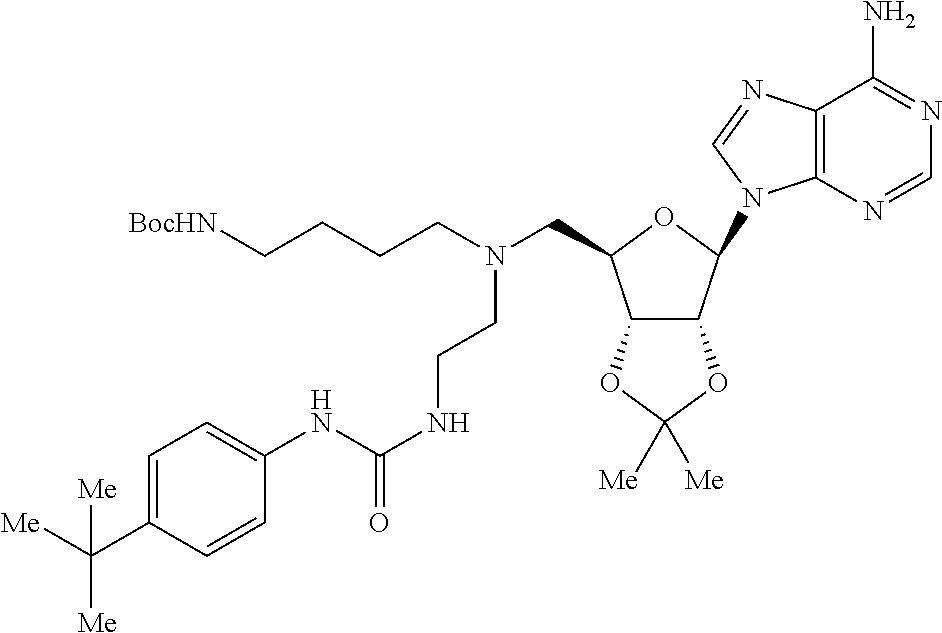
C12=C(N=CN1C1C3C(C(CN(CCCC[BocHN])CCNC(NC4=CC=C(C([Me])([Me])[Me])C=C4)=O)O1)OC([Me])([Me])O3)C(N)=NC=N2
